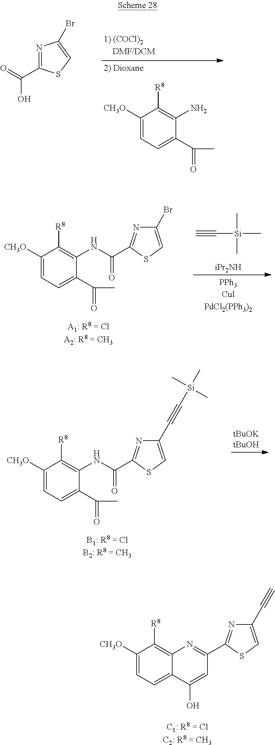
C1([CH3O])=CC=C(C(C)=O)C(N)=C1[R8].N1=C(C(O)=O)SC=C1Br.C#C[Si](C)(C)C.[iPr2NH].C1([CH3O])=CC=C(C(C)=O)C(NC(=O)C2=NC(Br)=CS2)=C1[R8].C1([CH3O])=CC=C(C(C)=O)C(NC(=O)C2=NC(C#C[Si](C)(C)C)=CS2)=C1[R8].C1([CH3O])=CC=C2C(=C1[R8])N=C(C1=NC(C#C)=CS1)C=C2O
